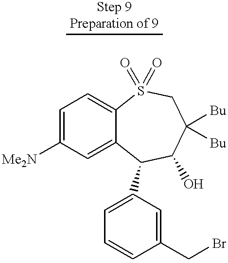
C1=C([Me2N])C=C2C(=C1)S(=O)(=O)CC([Bu])([Bu])C(O)C2C1=CC=CC(CBr)=C1
